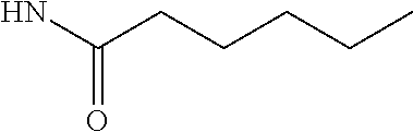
NC(CCCCC)=O
